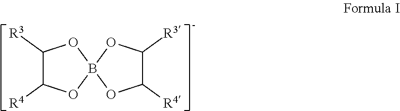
C1([R3])C([R4])OB2(O1)OC([R4])C([R3])O2
